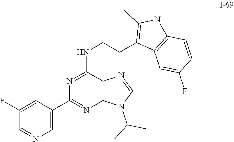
N1=C(NCCC2=C(C)NC3=C2C=C(F)C=C3)C2C(N=C1C1=CN=CC(F)=C1)N(C(C)C)C=N2
